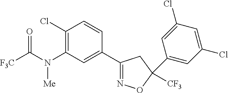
C1(Cl)=C(N(C([F3C])=O)[Me])C=C(C2=NOC(C3=CC(Cl)=CC(Cl)=C3)([CF3])C2)C=C1
